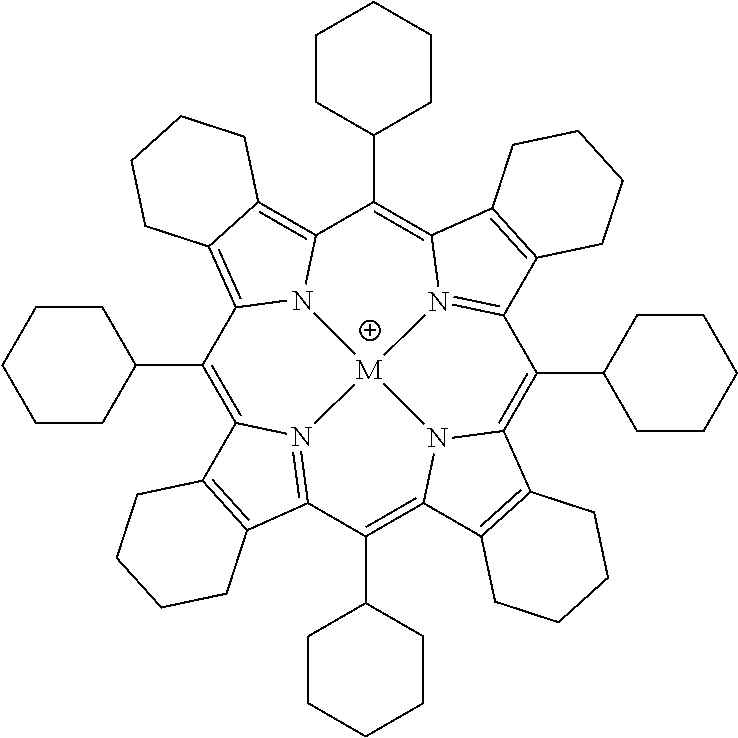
C1(C2CCCCC2)=C2N3=C(C(C4CCCCC4)=C4N5C(=C(C6CCCCC6)C6=N7C(=C(C8CCCCC8)C8=C9C(=C1N8[M]753)CCCC9)C1=C6CCCC1)C1=C4CCCC1)C1=C2CCCC1
